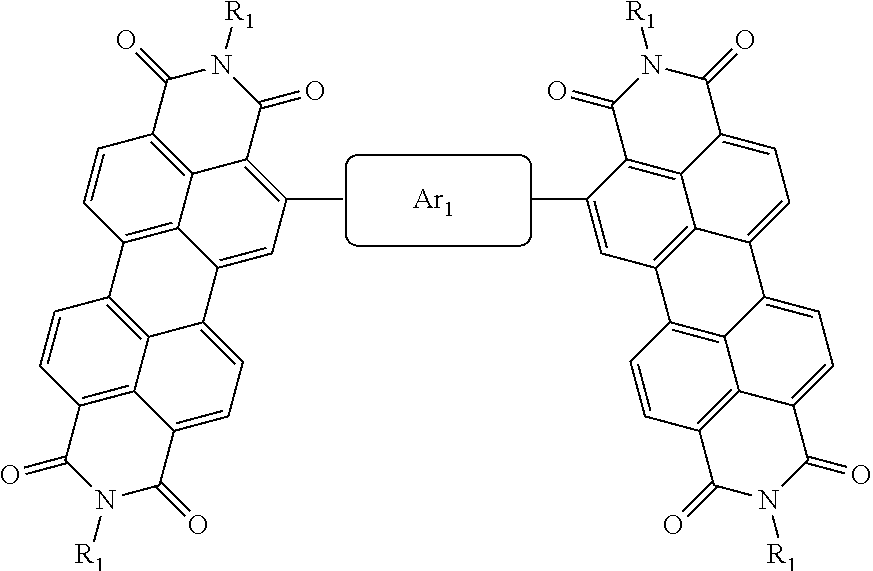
N1([R1])C(=O)C2=C3C(=C(C)C=C4C3=C(C=C2)C2=C3C4=CC=C4C3=C(C=C2)C(=O)N([R1])C4=O)C1=O.N1([R1])C(=O)C2=CC=C3C4=C(C=C(C)C(=C24)C1=O)C1=C2C3=CC=C3C2=C(C=C1)C(=O)N([R1])C3=O.[Ar1]
